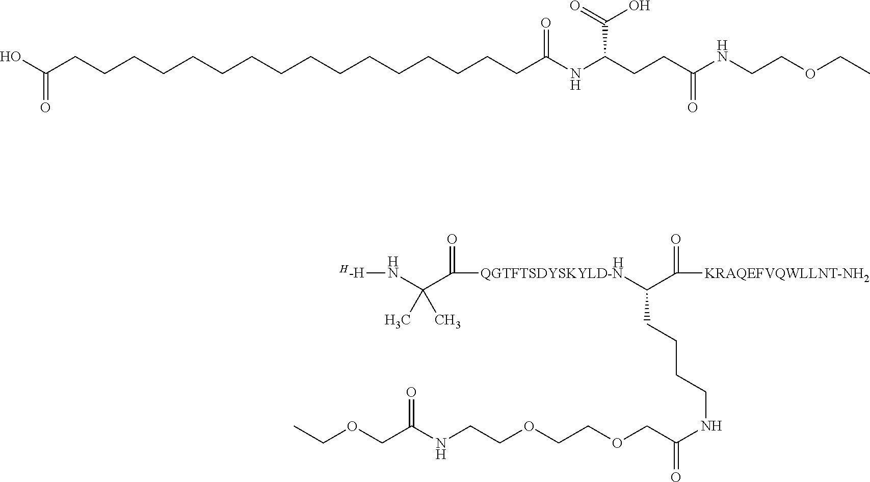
[H].C(NCCOCCOCC(=O)NCCCCC([QGTFTSDYSKYLD-N]C(=O)C(C)(C)N[H-H])C([KRAQEFVQWLLNT-NH2])=O)(=O)COCC.C(CCCCCCC(NC(CCC(NCCOCC)=O)C(O)=O)=O)CCCCCCCCCC(O)=O
